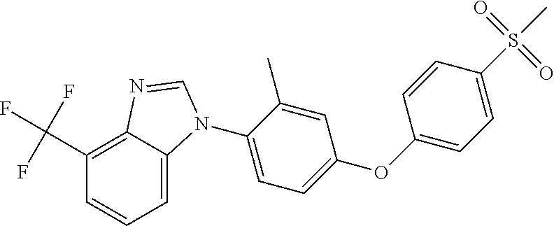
C1(N2C3=CC=CC(C(F)(F)F)=C3N=C2)=CC=C(OC2=CC=C(S(C)(=O)=O)C=C2)C=C1C
